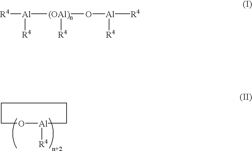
O1[Al]([R4])CCCC1.[R4][Al]([(OAl)n](O[Al]([R4])[R4])[R4])[R4]
